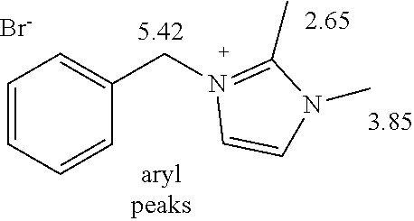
C1=CC=CC(CN2=C(C)N(C)C=C2)=C1.[Br-].[5.42]
